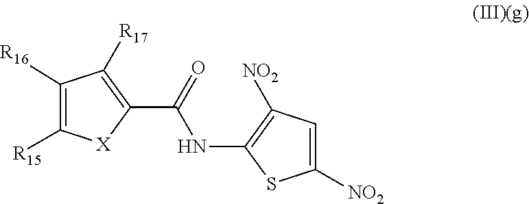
C1([R16])=C([R15])[X]C(C(=O)NC2=C([NO2])C=C([NO2])S2)=C1[R17]
